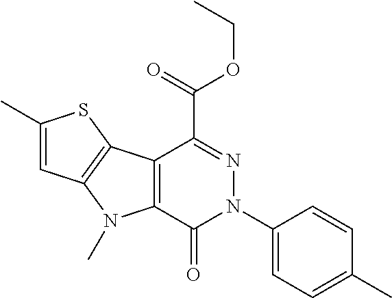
C1(C)=CC2=C(S1)C1=C(N2C)C(=O)N(C2=CC=C(C)C=C2)N=C1C(=O)OCC
